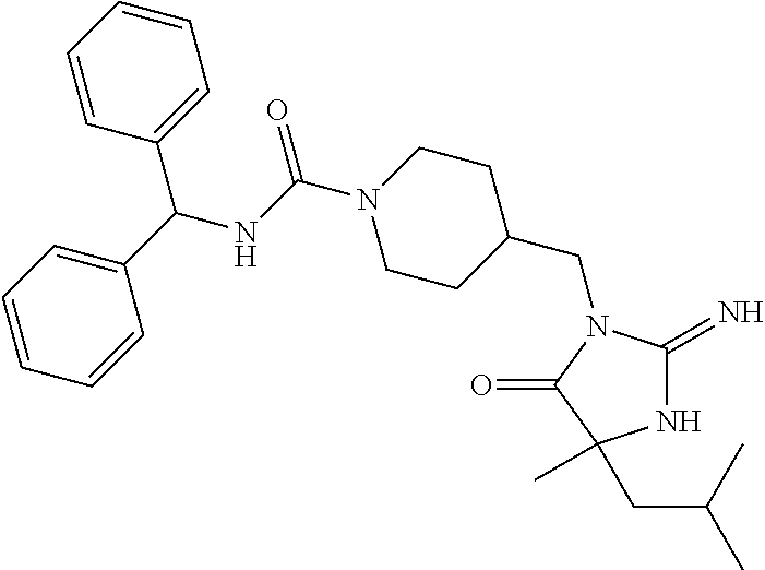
C1C(CN2C(=N)NC(C)(CC(C)C)C2=O)CCN(C(NC(C2=CC=CC=C2)C2=CC=CC=C2)=O)C1
